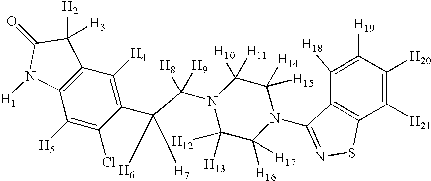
C1([H19])=C([H18])C2=C(C([H21])=C1[H20])SN=C2N1C([H14])([H15])C([H11])([H10])N(C(C(C2=C([H4])C3=C(C([H5])=C2Cl)N([H1])C(=O)C3([H2])[H3])([H7])[H6])([H9])[H8])C([H13])([H12])C1([H16])[H17]
